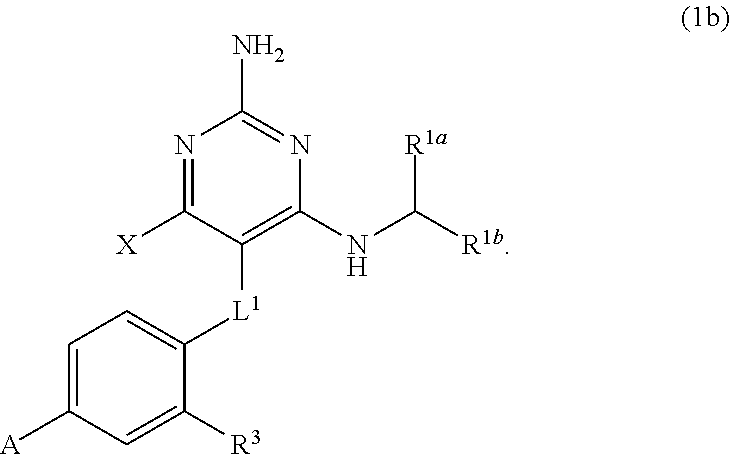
N1=C([X])C([L1]C2=CC=C([A])C=C2[R3])=C(NC([R1b])[R1a])N=C1N
